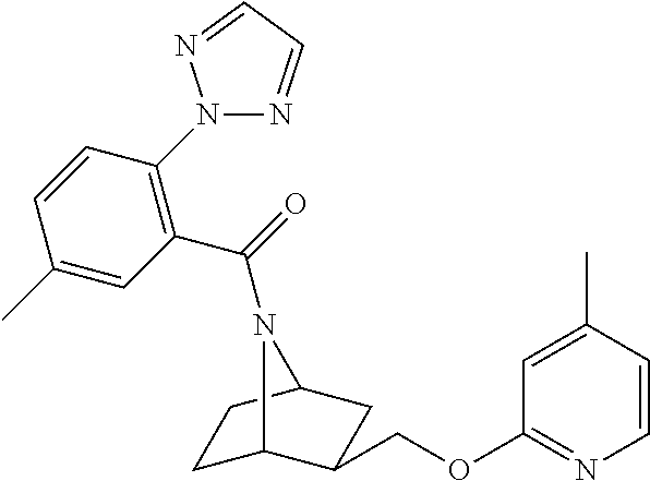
C1C2C(COC3=NC=CC(C)=C3)CC(C1)N2C(=O)C1=C(N2N=CC=N2)C=CC(C)=C1
